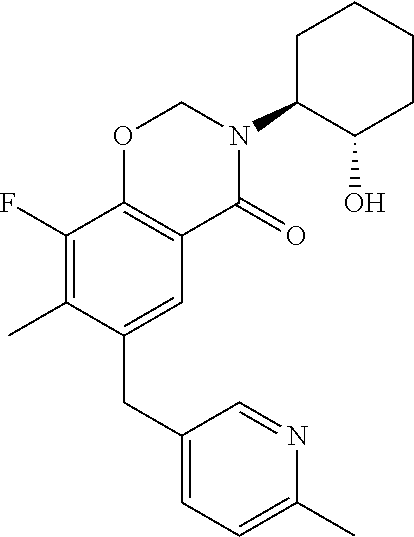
C1(CC2=CC3=C(C(F)=C2C)OCN(C2C(O)CCCC2)C3=O)=CC=C(C)N=C1
